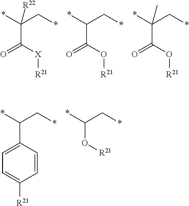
C(C(*)(C*)[R22])([X][R21])=O.C(C(*)C*)(O[R21])=O.C(C(*)(C*)C)(O[R21])=O.C1(C(*)C*)=CC=C([R21])C=C1.O(C(*)C*)[R21]
